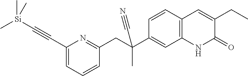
C1(C#C[Si](C)(C)C)=CC=CC(CC(C2=CC3=C(C=C2)C=C(CC)C(=O)N3)(C)C#N)=N1
